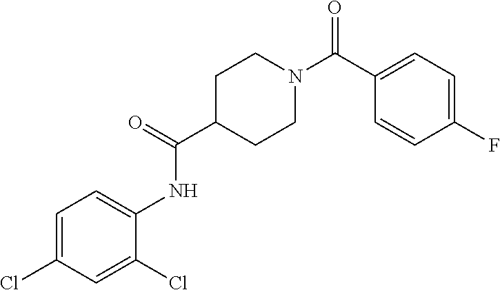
C1(C(N2CCC(C(=O)NC3=CC=C(Cl)C=C3Cl)CC2)=O)=CC=C(F)C=C1
